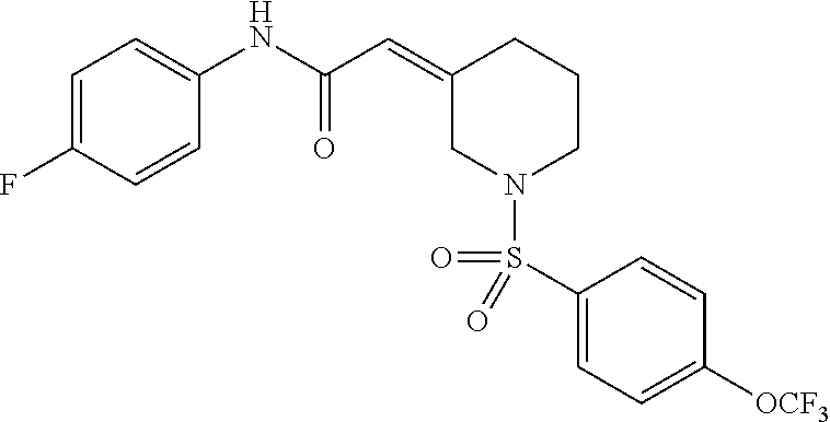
C1(=CC(NC2=CC=C(F)C=C2)=O)CN(S(=O)(C2=CC=C([OCF3])C=C2)=O)CCC1
